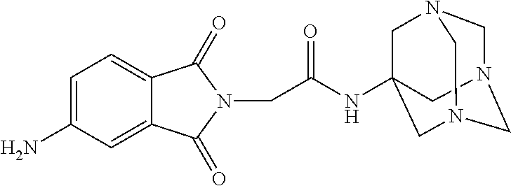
C1=C(N)C=C2C(=C1)C(=O)N(CC(NC13CN4CN(CN(C1)C4)C3)=O)C2=O
